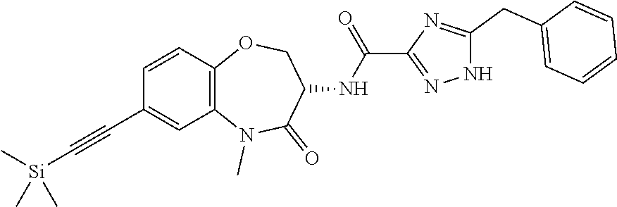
N1C(CC2=CC=CC=C2)=NC(C(NC2C(=O)N(C)C3=C(C=CC(C#C[Si](C)(C)C)=C3)OC2)=O)=N1
